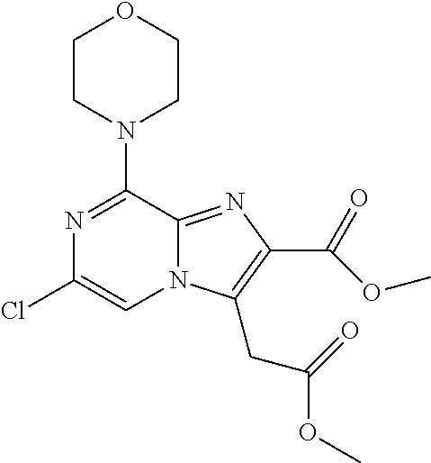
N1=C(N2CCOCC2)C2=NC(C(=O)OC)=C(CC(=O)OC)N2C=C1Cl
